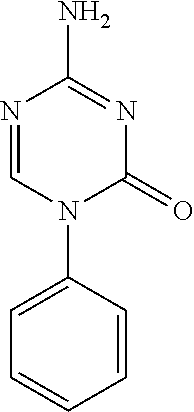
C1=NC(N)=NC(=O)N1C1=CC=CC=C1
